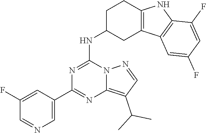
C1(C2=NC3=C(C(C)C)C=NN3C(NC3CC4=C(CC3)NC3=C4C=C(F)C=C3F)=N2)=CN=CC(F)=C1
